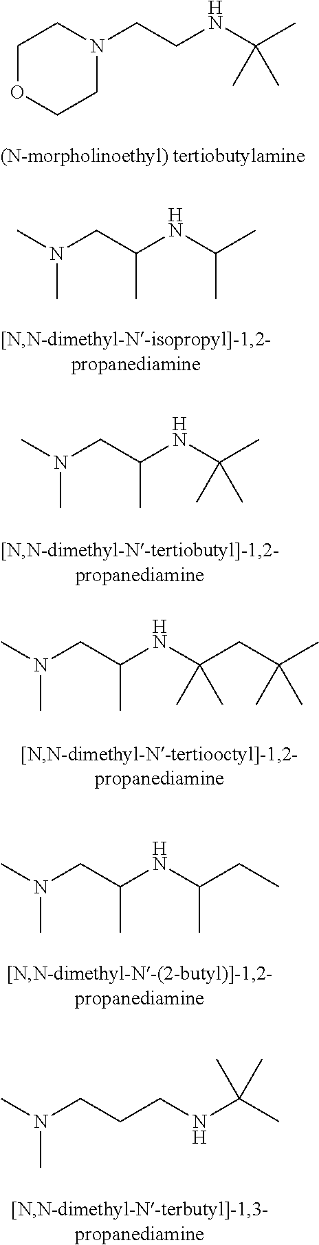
C1OCCN(CCNC(C)(C)C)C1.CN(C)CC(NC(C)C)C.CN(C)CC(NC(C)(C)C)C.CN(C)CC(NC(CC(C)(C)C)(C)C)C.CN(C)CC(NC(CC)C)C.CN(C)CCCNC(C)(C)C
